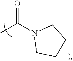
CC(N1CCCC1)=O
